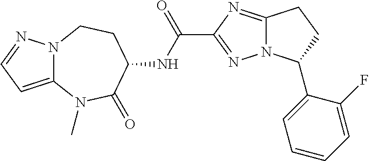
C12=CC=NN1CCC(NC(=O)C1=NN3C(=N1)CCC3C1=CC=CC=C1F)C(=O)N2C
